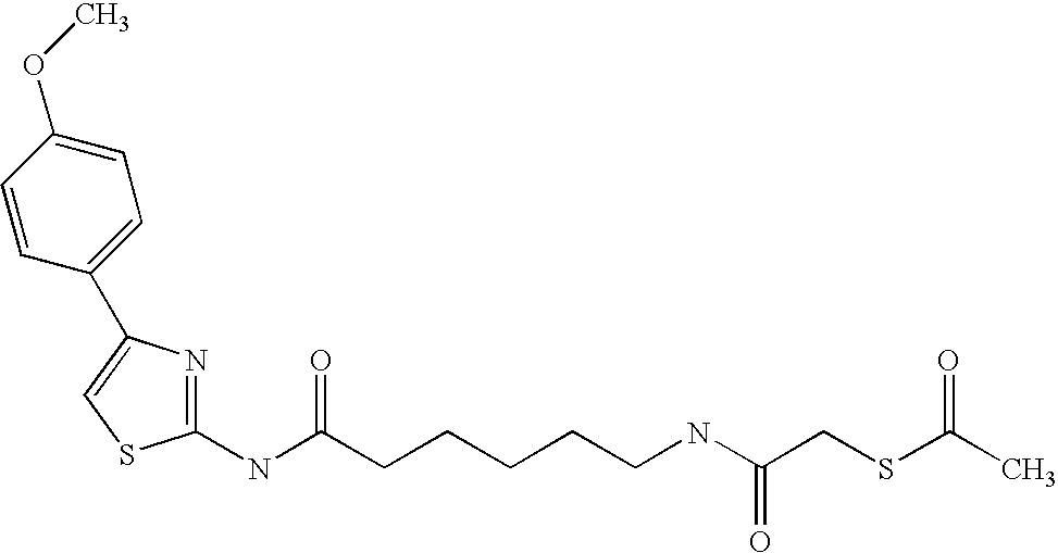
C1(NC(CCCCCNC(CSC(C)=O)=O)=O)=NC(C2=CC=C(OC)C=C2)=CS1
